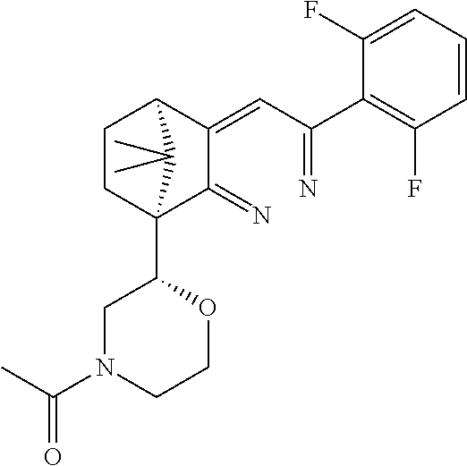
C1CC2(C3CN(C(C)=O)CCO3)C(=N)C(=CC(=N)C3=C(F)C=CC=C3F)C1C2(C)C
